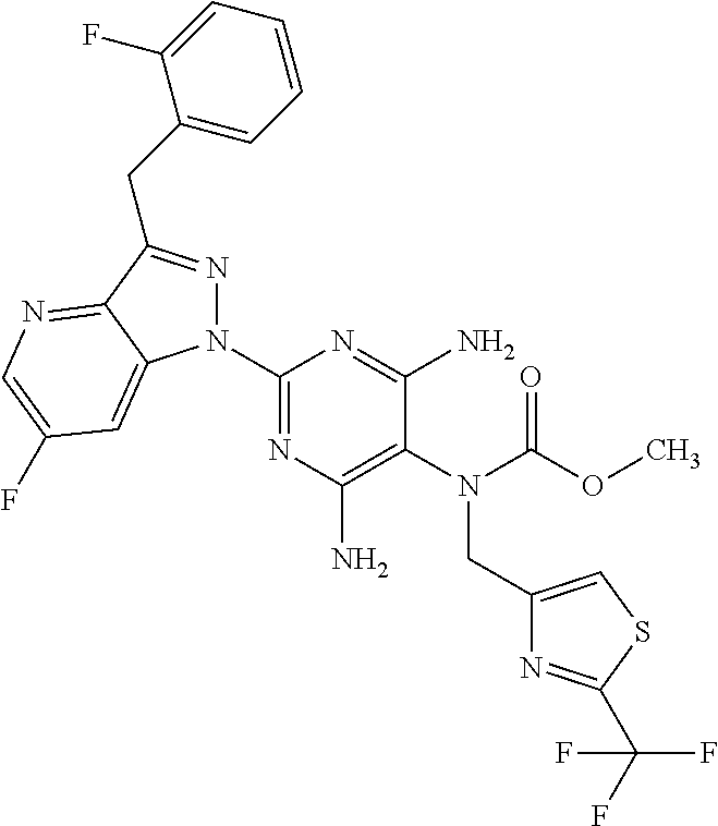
C1(N2N=C(CC3=CC=CC=C3F)C3=NC=C(F)C=C23)=NC(N)=C(N(C(OC)=O)CC2=CSC(C(F)(F)F)=N2)C(N)=N1
